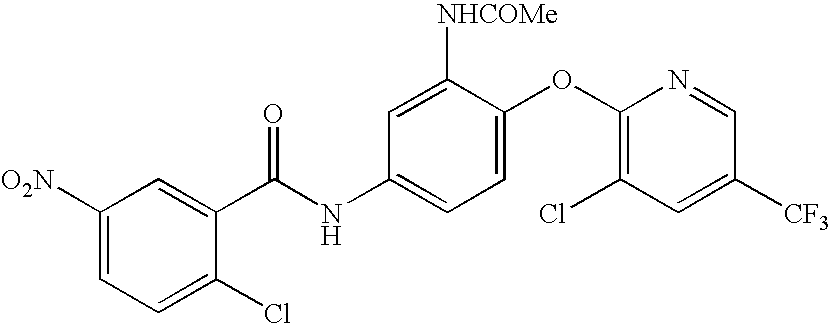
C1([O2N])=CC=C(Cl)C(C(NC2=CC=C(OC3=C(Cl)C=C([CF3])C=N3)C([NHCOMe])=C2)=O)=C1
